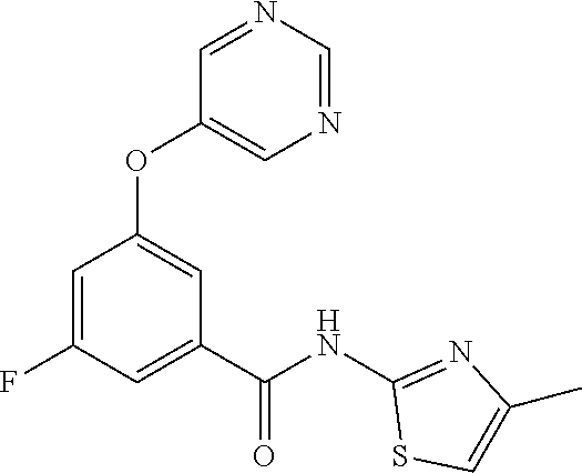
C1=NC=NC=C1OC1=CC(C(NC2=NC(C)=CS2)=O)=CC(F)=C1
